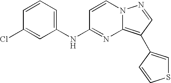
C1(NC2=NC3=C(C4=CSC=C4)C=NN3C=C2)=CC=CC(Cl)=C1
